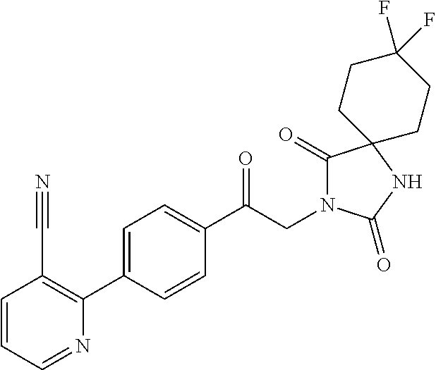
C1(C(CN2C(=O)C3(NC2=O)CCC(F)(F)CC3)=O)=CC=C(C2=C(C#N)C=CC=N2)C=C1
